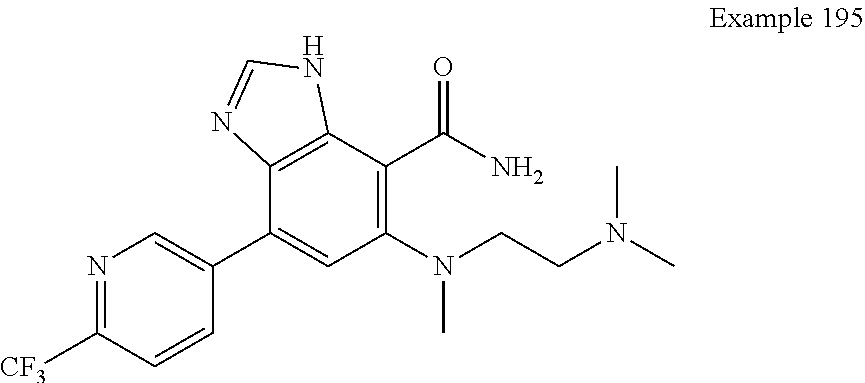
N1=C([CF3])C=CC(C2=CC(N(CCN(C)C)C)=C(C(N)=O)C3=C2N=CN3)=C1
